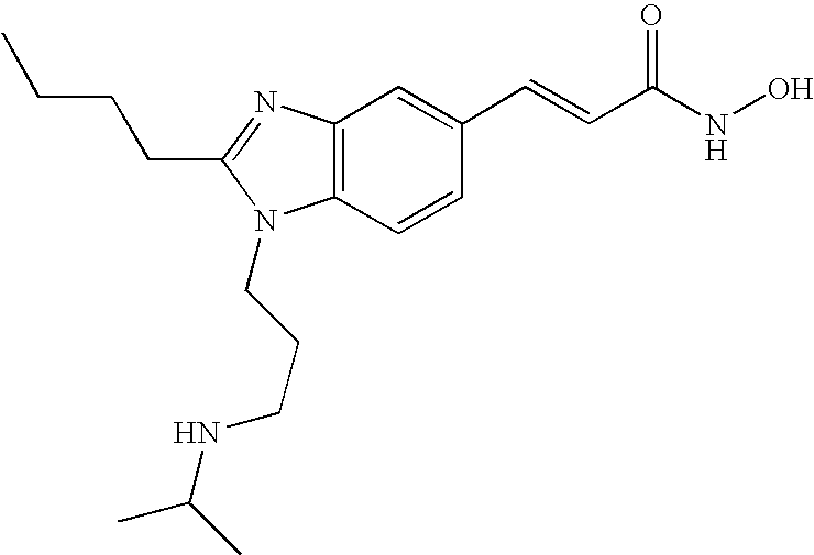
C12=C(N=C(CCCC)N1CCCNC(C)C)C=C(C=CC(=O)NO)C=C2
